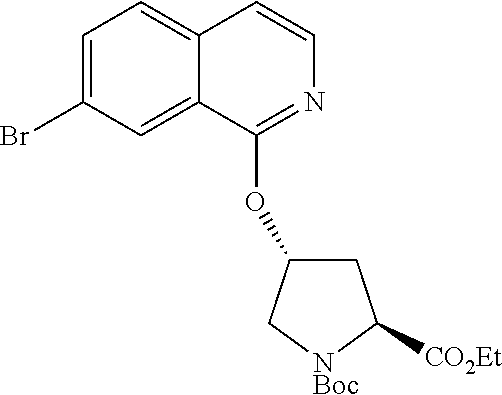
C1=C(Br)C=C2C(=C1)C=CN=C2OC1CC([CO2Et])[NBoc]C1
